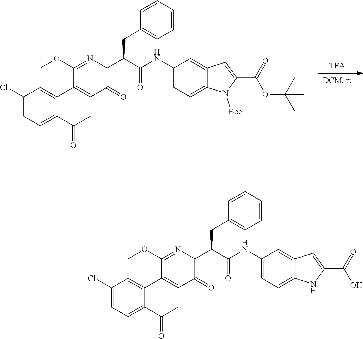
C1(NC(C(CC2=CC=CC=C2)C2C(=O)C=C(C3=CC(Cl)=CC=C3C(C)=O)C(OC)=N2)=O)=CC=C2C(=C1)C=C(C(=O)OC(C)(C)C)N2[Boc].C1(NC(C(CC2=CC=CC=C2)C2C(=O)C=C(C3=CC(Cl)=CC=C3C(C)=O)C(OC)=N2)=O)=CC=C2C(=C1)C=C(C(=O)O)N2
